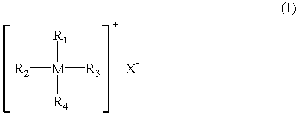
[R1][M]([R2])([R3])[R4].[X-]
